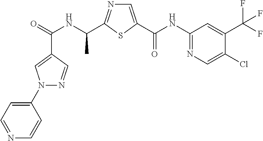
C(=O)(NC(C)C1=NC=C(C(NC2=NC=C(Cl)C(C(F)(F)F)=C2)=O)S1)C1=CN(C2=CC=NC=C2)N=C1
